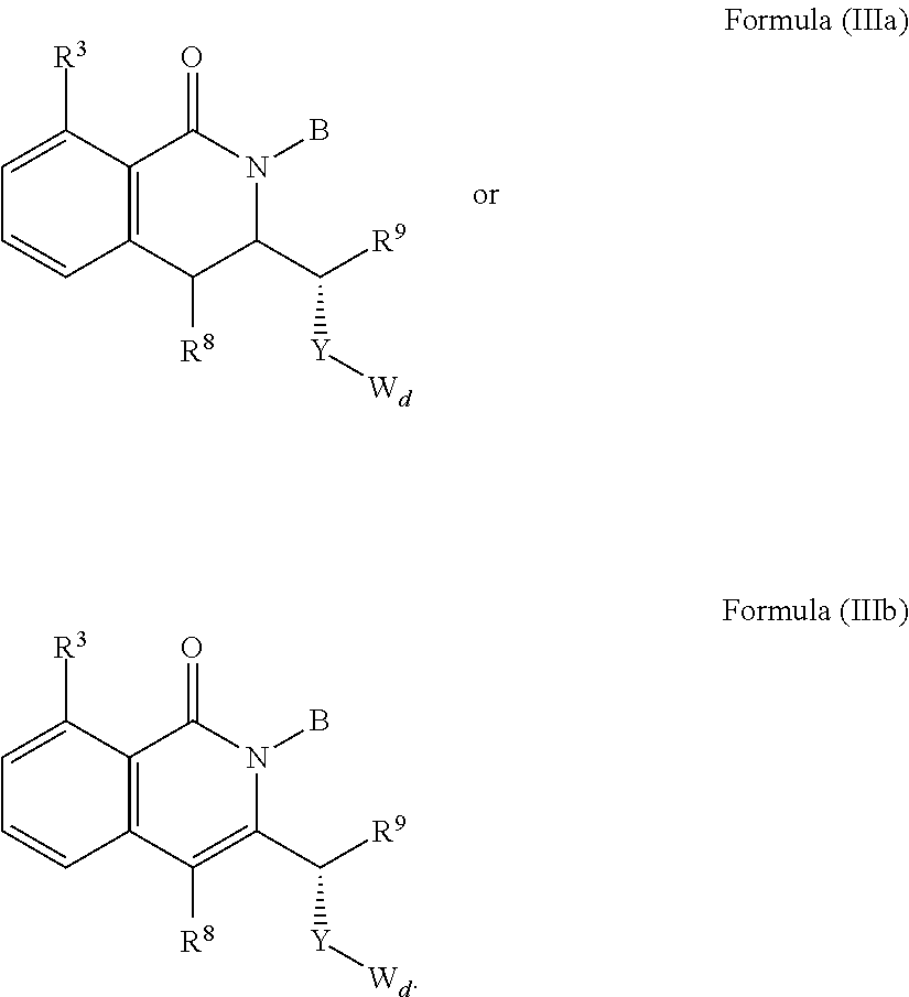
C1=C([R3])C2=C(C=C1)C([R8])C(C([R9])[Y][Wd])N(B)C2=O.C1=C([R3])C2=C(C=C1)C([R8])=C(C([R9])[Y][Wd])N(B)C2=O
